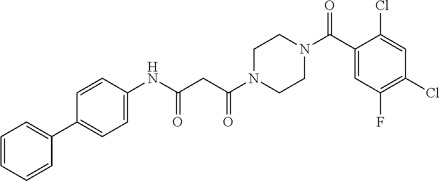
C1=CC=CC(C2=CC=C(NC(CC(N3CCN(C(C4=CC(F)=C(Cl)C=C4Cl)=O)CC3)=O)=O)C=C2)=C1
